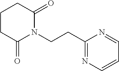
C1(CCN2C(=O)CCCC2=O)=NC=CC=N1
